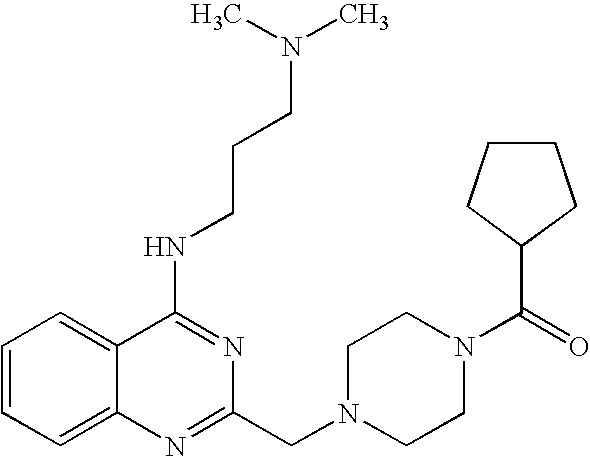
C1=CC=C2C(=C1)C(NCCCN(C)C)=NC(CN1CCN(C(C3CCCC3)=O)CC1)=N2
